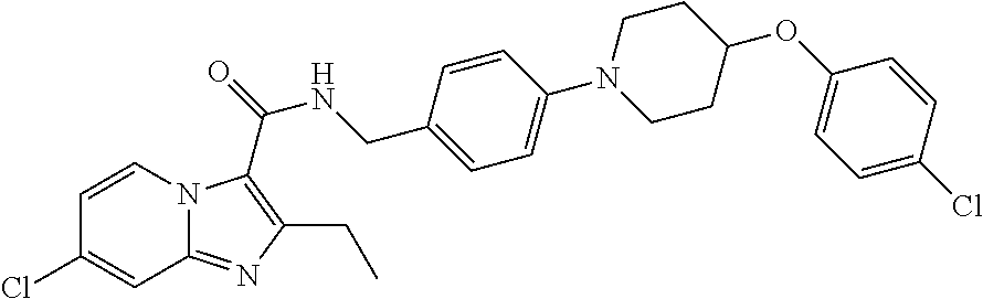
C1=C(Cl)C=CN2C1=NC(CC)=C2C(NCC1=CC=C(N2CCC(OC3=CC=C(Cl)C=C3)CC2)C=C1)=O
